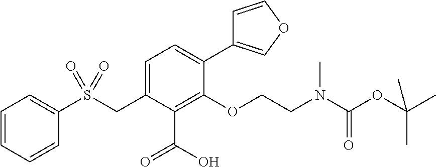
C1=CC=CC(S(CC2=CC=C(C3=COC=C3)C(OCCN(C(OC(C)(C)C)=O)C)=C2C(O)=O)(=O)=O)=C1
